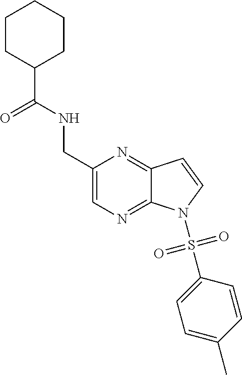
C1(CNC(C2CCCCC2)=O)=CN=C2C(=N1)C=CN2S(C1=CC=C(C)C=C1)(=O)=O
